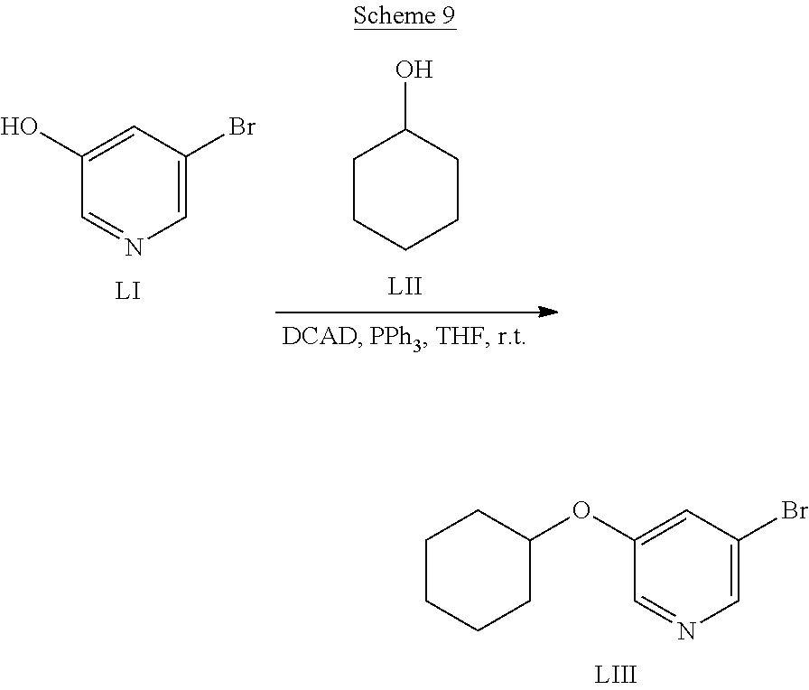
C1CCCCC1O.C1(O)=CC(Br)=CN=C1.C1CCCC(OC2=CC(Br)=CN=C2)C1
